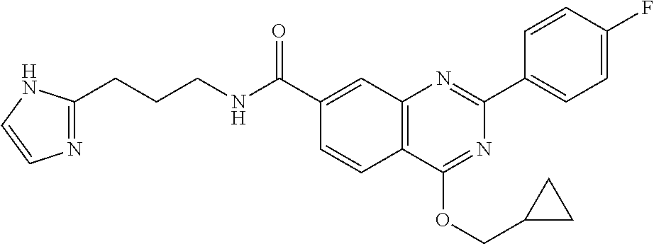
C1(C(NCCCC2=NC=CN2)=O)=CC2=C(C=C1)C(OCC1CC1)=NC(C1=CC=C(F)C=C1)=N2
